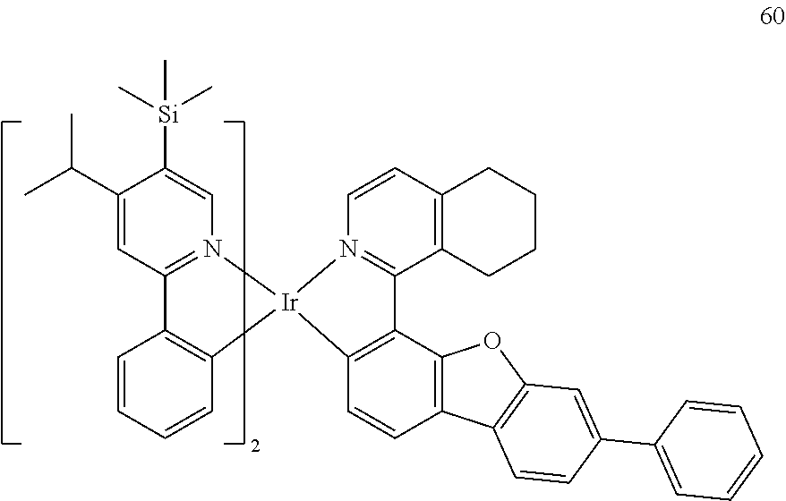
C1(C(C)C)=CC2=N(C=C1[Si](C)(C)C)[Ir]1(C3=C2C=CC=C3)N2=C(C3=C(C=C2)CCCC3)C2=C1C=CC1=C2OC2=C1C=CC(C1=CC=CC=C1)=C2
